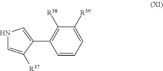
N1C=C([R37])C(C2=C([R38])C([R39])=CC=C2)=C1
